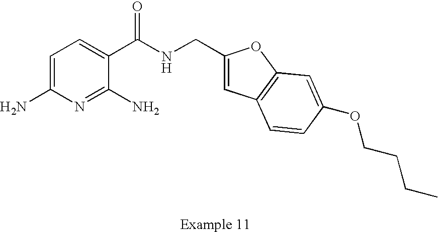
C1=C(N)N=C(N)C(C(NCC2=CC3=C(O2)C=C(OCCCC)C=C3)=O)=C1
